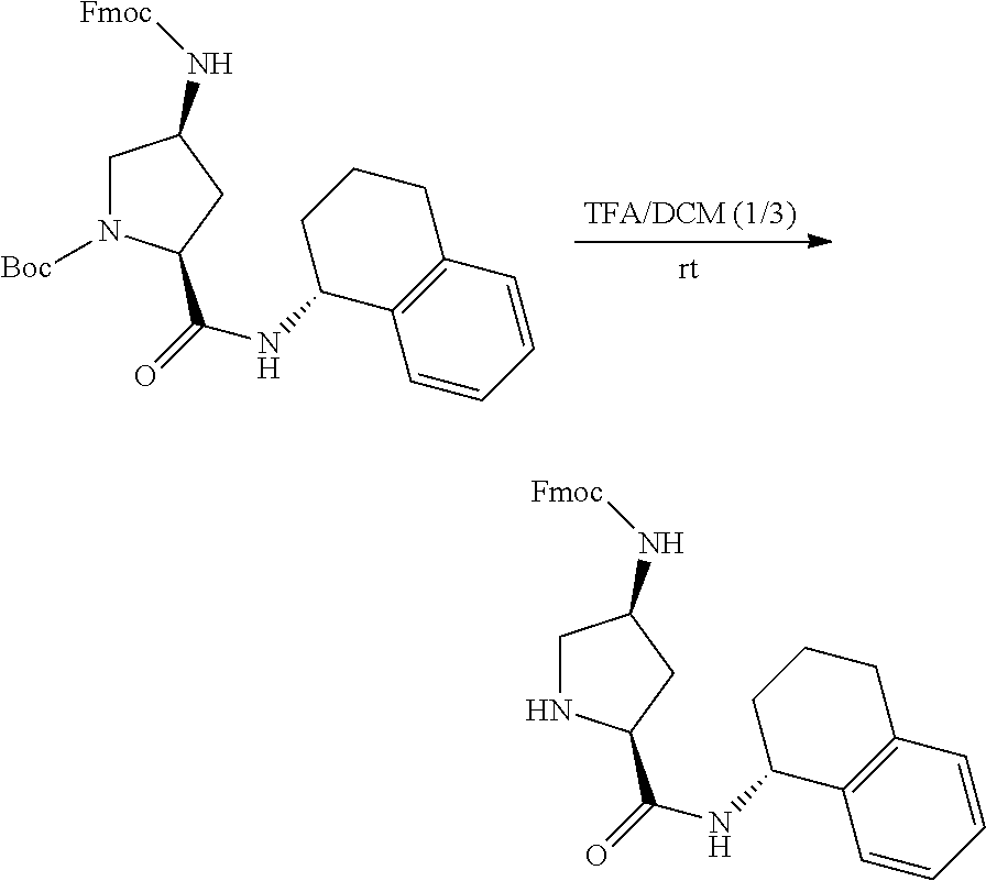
C1N([Boc])C(C(=O)NC2C3=C(C=CC=C3)CCC2)CC1N[Fmoc].C1NC(C(=O)NC2C3=C(C=CC=C3)CCC2)CC1N[Fmoc]
